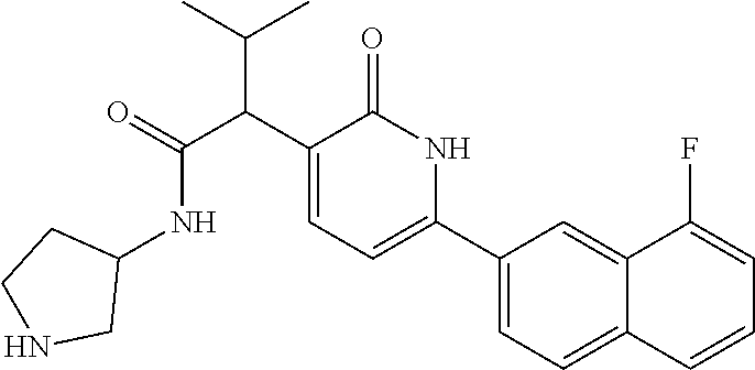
C(C(C1=CC=C(C2=CC=C3C(=C2)C(F)=CC=C3)NC1=O)C(=O)NC1CCNC1)(C)C
